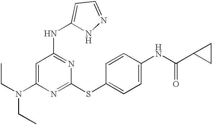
C1(N(CC)CC)=CC(NC2=CC=NN2)=NC(SC2=CC=C(NC(=O)C3CC3)C=C2)=N1
